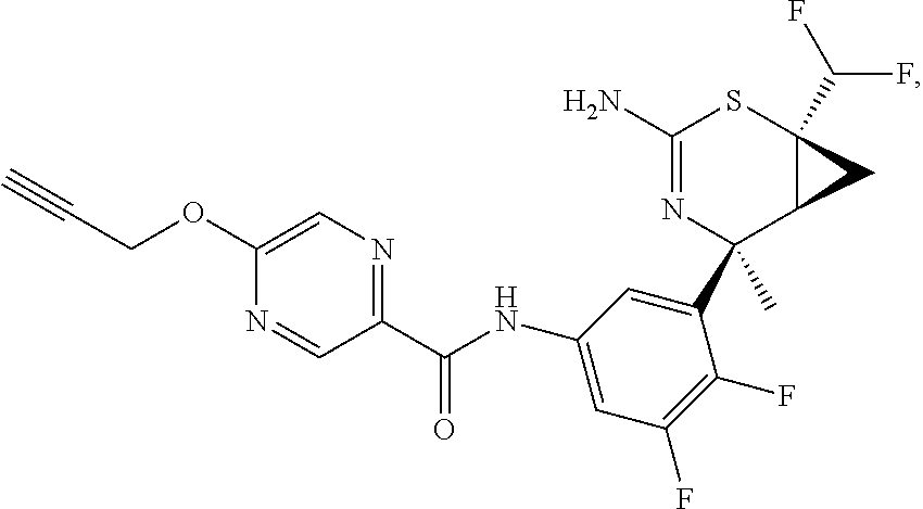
C#CCOC1=CN=C(C(NC2=CC(F)=C(F)C(C3(C)C4C(C(F)F)(SC(N)=N3)C4)=C2)=O)C=N1
